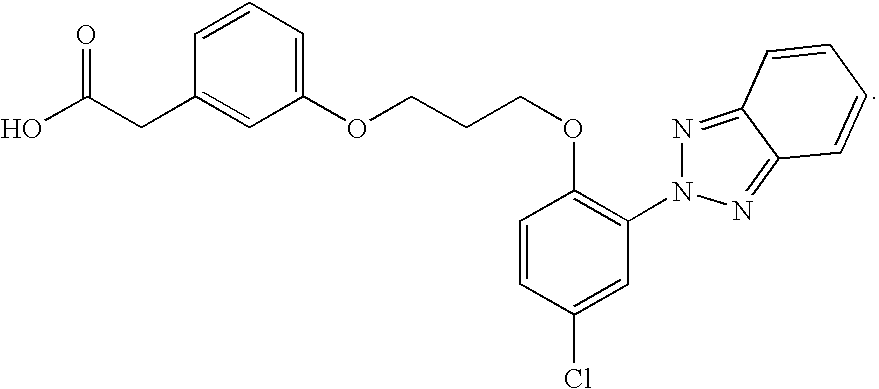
C1=C(CC(O)=O)C=CC=C1OCCCOC1=C(N2N=C3C(=N2)C=CC=C3)C=C(Cl)C=C1
